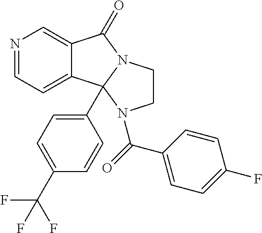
N1=CC=C2C(=C1)C(=O)N1CCN(C(C3=CC=C(F)C=C3)=O)C21C1=CC=C(C(F)(F)F)C=C1
